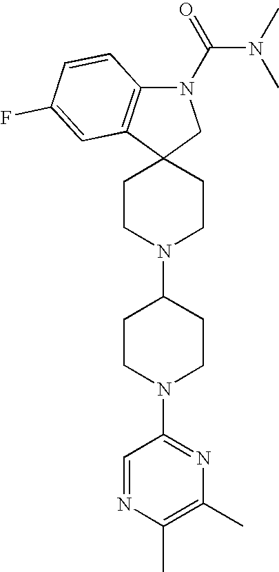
C1CN(C2CCN(C3=NC(C)=C(C)N=C3)CC2)CCC12CN(C(=O)N(C)C)C1=C2C=C(F)C=C1
